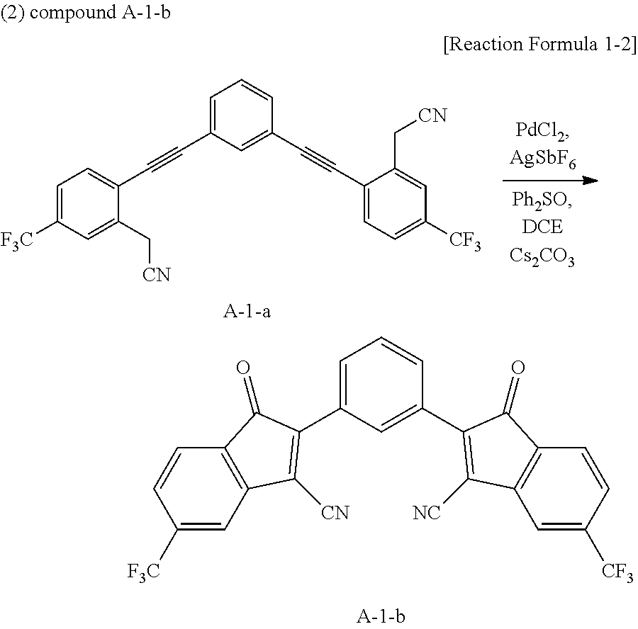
C1=C(C#CC2=CC=C([F3C])C=C2C[CN])C=C(C#CC2=CC=C([CF3])C=C2C[CN])C=C1.C1=C(C2=C([CN])C3=C(C=CC([F3C])=C3)C2=O)C=C(C2=C([NC])C3=C(C=CC([CF3])=C3)C2=O)C=C1
